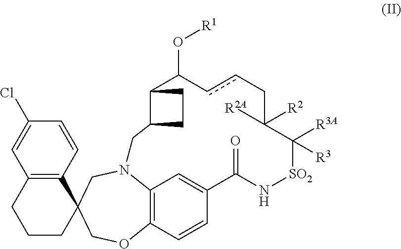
C12=C3C=CC(=C1)C(=O)N[SO2]C([R3A])([R3])C([R2A])([R2])CccC(O[R1])C1C(CC1)CN2CC1(CO3)C2=C(CCC1)C=C(Cl)C=C2
